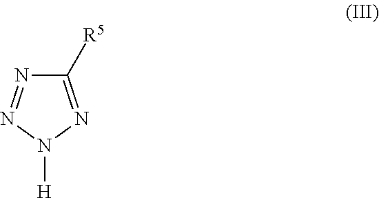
C1([R5])=NN([H])N=N1
